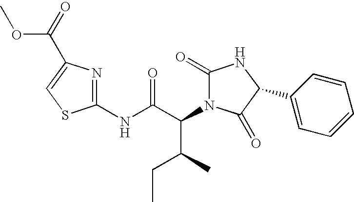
C1(NC(C(C(CC)C)N2C(=O)NC(C3=CC=CC=C3)C2=O)=O)=NC(C(=O)OC)=CS1
